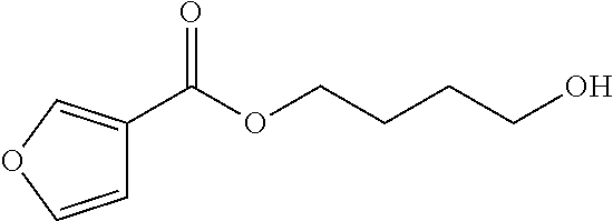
C1(C(OCCCCO)=O)=COC=C1
